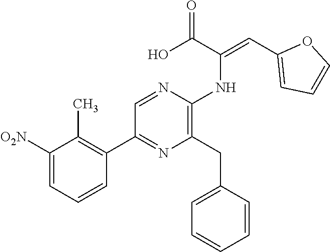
C1([O2N])=CC=CC(C2=NC(CC3=CC=CC=C3)=C(NC(=CC3=CC=CO3)C(O)=O)N=C2)=C1C
